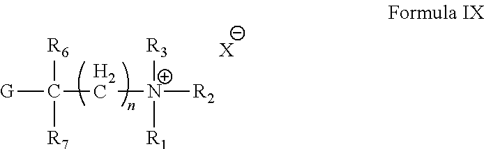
[X].[N+]([R2])([R3])([R1])CC([G])([R6])[R7]
